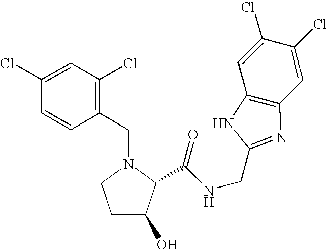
C1=C(Cl)C=CC(CN2CCC(O)C2C(NCC2=NC3=C(C=C(Cl)C(Cl)=C3)N2)=O)=C1Cl
